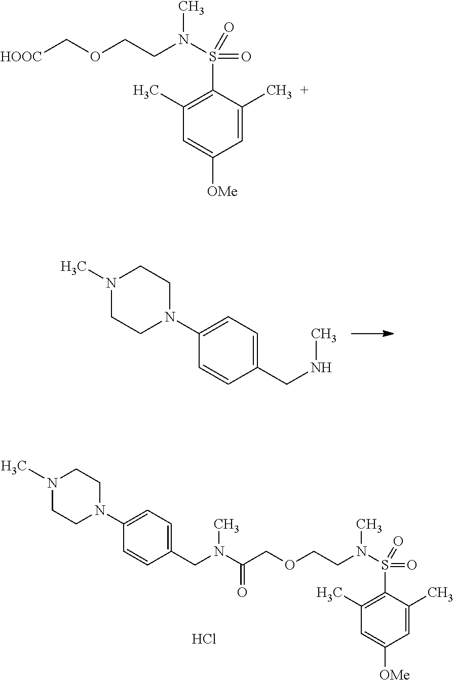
N(CC1=CC=C(N2CCN(C)CC2)C=C1)C.C1=C(C)C(S(N(CCOCC(N(CC2=CC=C(N3CCN(C)CC3)C=C2)C)=O)C)(=O)=O)=C(C)C=C1[OMe].Cl.C1=C(C)C(S(N(CCOC[HOOC])C)(=O)=O)=C(C)C=C1[OMe]
